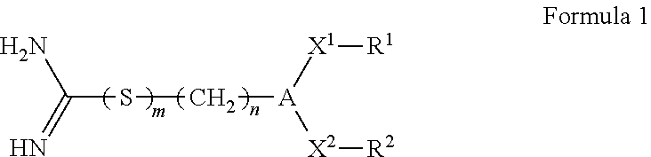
C(SC[A]([X1][R1])[X2][R2])(N)=N
